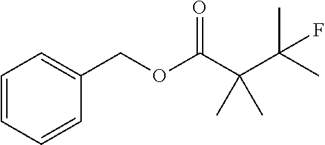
O(C(C(C(C)(C)F)(C)C)=O)CC1=CC=CC=C1
